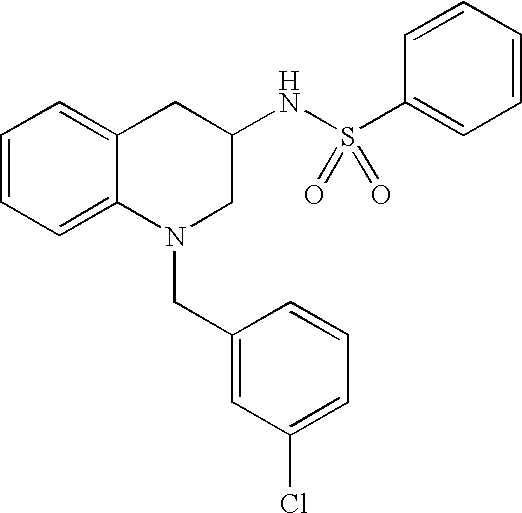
C1=CC=C2C(=C1)CC(NS(=O)(=O)C1=CC=CC=C1)CN2CC1=CC(Cl)=CC=C1
